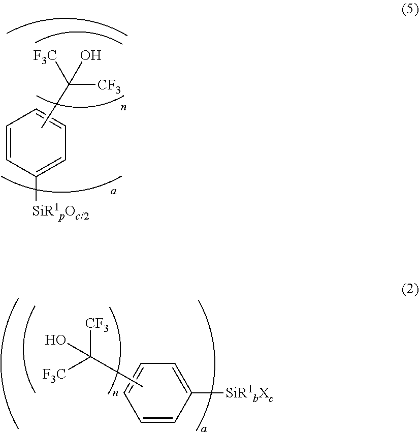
C1=CC([SiR1pOc/2])=CC=C1.CC([F3C])([CF3])O.C1=CC([SiR1bXc])=CC=C1.CC([F3C])([CF3])O
